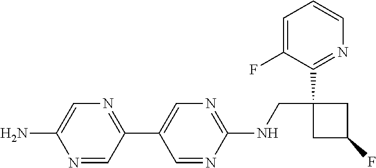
C1(NCC2(C3=NC=CC=C3F)CC(F)C2)=NC=C(C2=NC=C(N)N=C2)C=N1
